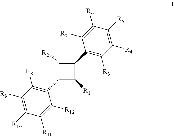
C1([R2])C(C2=C([R8])C([R9])=C([R10])C([R11])=C2[R12])C([R1])C1C1=C([R3])C([R4])=C([R5])C([R6])=C1[R7]
